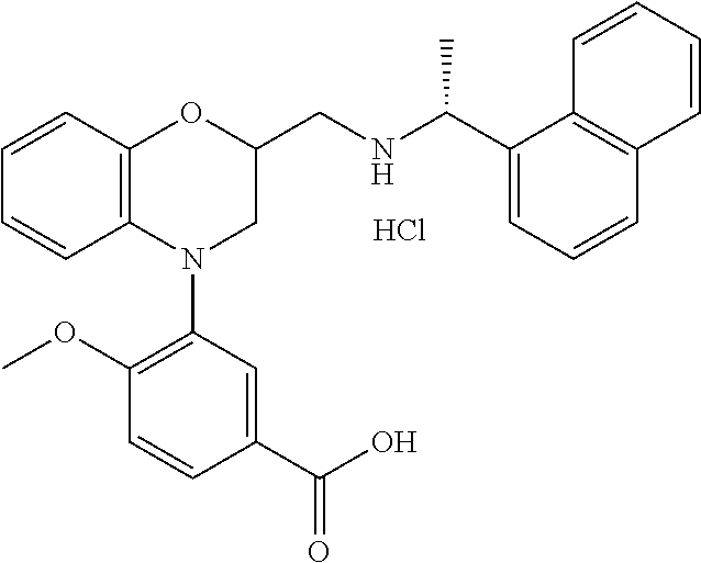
C1=CC2=C(C=C1)N(C1=C(OC)C=CC(C(O)=O)=C1)CC(CNC(C1=CC=CC3=C1C=CC=C3)C)O2.Cl
